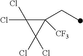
C1([CF3])(CC)C(Cl)(Cl)C1(Cl)Cl
